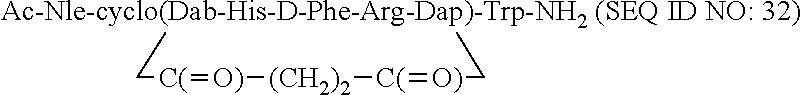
[Ac-Nle-cyclo(Dab-His-D-Phe-Arg-Dap)-Trp-NH2 (SEQ ID NO: 32)]1C[C(]=[O)][(CH2)2][C(]=[O)]C1
